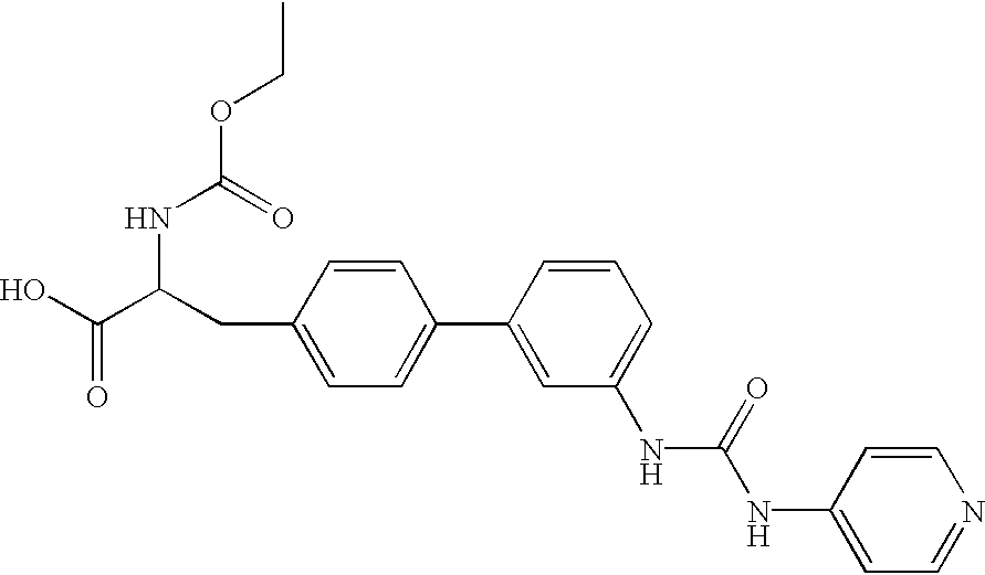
C1(CC(C(O)=O)NC(=O)OCC)=CC=C(C2=CC(NC(NC3=CC=NC=C3)=O)=CC=C2)C=C1
